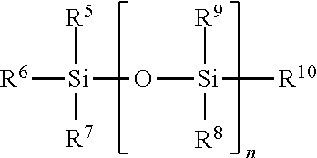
[R6][Si](O[Si]([R10])([R9])[R8])([R5])[R7]
